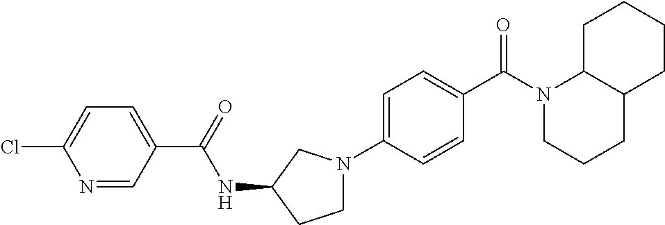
C1=C(N2CCC(NC(C3=CC=C(Cl)N=C3)=O)C2)C=CC(C(N2CCCC3C2CCCC3)=O)=C1
